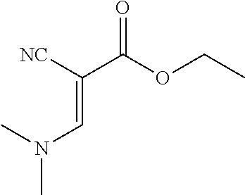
[NC]C(C(OCC)=O)=CN(C)C
